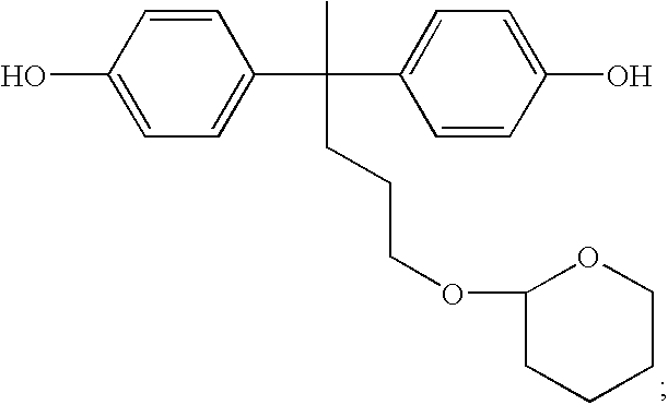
C1=CC(O)=CC=C1C(C1=CC=C(O)C=C1)(C)CCCOC1CCCCO1
